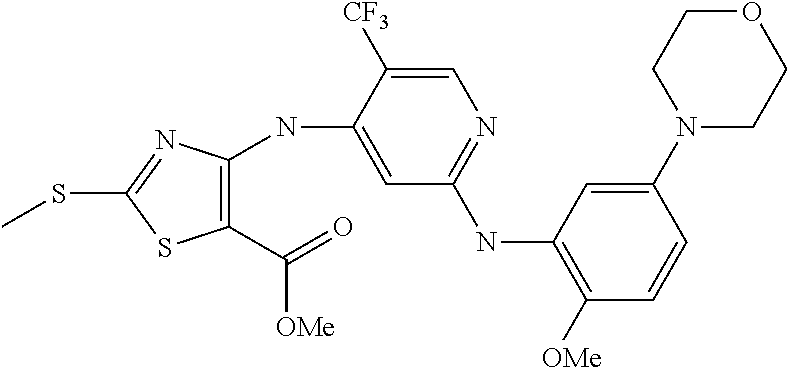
C1(N2CCOCC2)=CC(NC2=NC=C([CF3])C(NC3=C(C([OMe])=O)SC(SC)=N3)=C2)=C([OMe])C=C1
